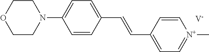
C1=CC(C=CC2=CC=C(N3CCOCC3)C=C2)=CC=[N+]1C.[V]
